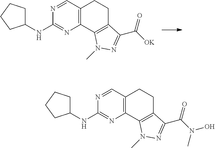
C12=C(C3=C(CC1)C(C(=O)[OK])=NN3C)N=C(NC1CCCC1)N=C2.C12=C(C3=C(CC1)C(C(=O)N(C)O)=NN3C)N=C(NC1CCCC1)N=C2
